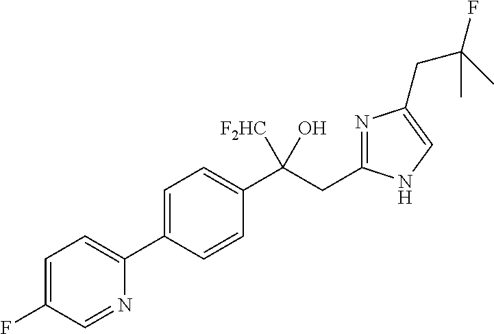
C1=C(C2=CC=C(F)C=N2)C=CC(C(CC2=NC(CC(F)(C)C)=CN2)(O)[F2HC])=C1
